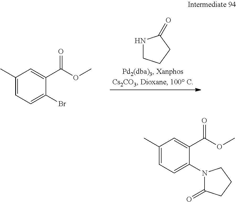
N1CCCC1=O.C1(C)=CC=C(Br)C(C(OC)=O)=C1.C1(C)=CC=C(N2C(=O)CCC2)C(C(OC)=O)=C1
